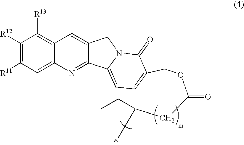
C1([R12])=C([R11])C=C2C(=C1[R13])C=C1C(=N2)C2=CC3=C(COC(=O)CC3(CC)*)C(=O)N2C1
